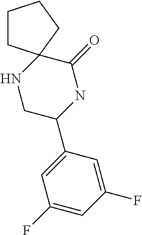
C1CC2(CC1)NCC(C1=CC(F)=CC(F)=C1)NC2=O
